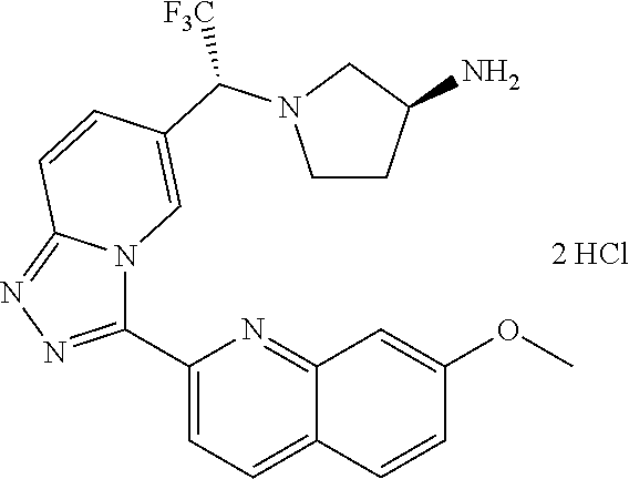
C1(C2=NN=C3N2C=C(C(N2CCC(N)C2)[F3C])C=C3)=CC=C2C(=N1)C=C(OC)C=C2.[2 HCl]
